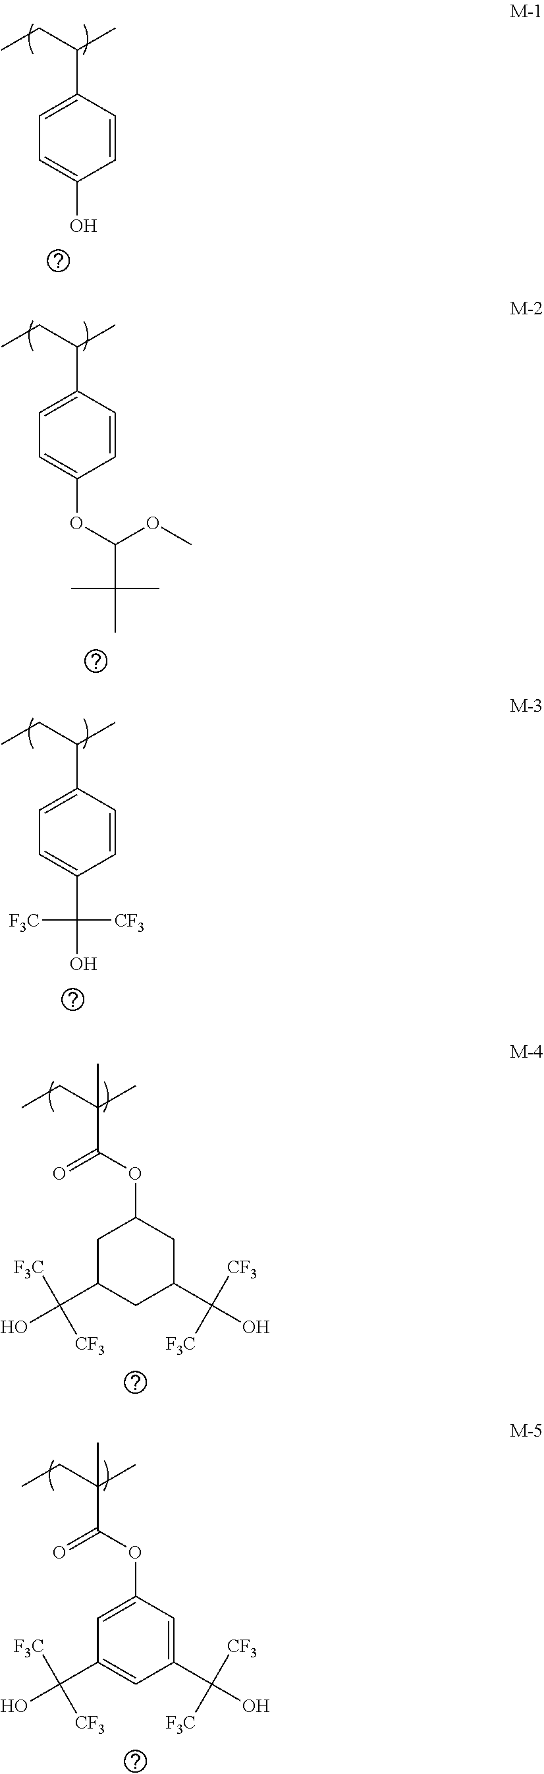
C1=CC(C(CC)C)=CC=C1OC(C(C)(C)C)OC.C1=CC(C(CC)C)=CC=C1O.C1=CC(C(CC)C)=CC=C1C(O)([CF3])[F3C].O(C(=O)C(CC)(C)C)C1CC(C(O)([F3C])[CF3])CC(C(O)([CF3])[F3C])C1.O(C(=O)C(CC)(C)C)C1=CC(C(O)([F3C])[CF3])=CC(C(O)([CF3])[F3C])=C1
